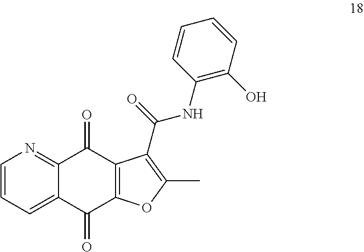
C1=CC=C2C(=N1)C(=O)C1=C(C2=O)OC(C)=C1C(=O)NC1=C(O)C=CC=C1
